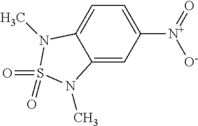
C12=CC([N+]([O-])=O)=CC=C1N(C)S(=O)(=O)N2C
